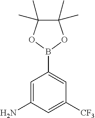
C1([CF3])=CC(N)=CC(B2OC(C)(C)C(C)(C)O2)=C1
